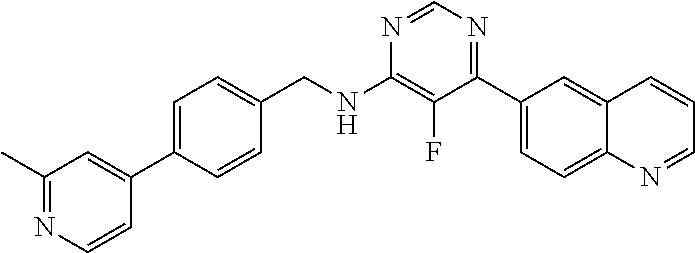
N1=CN=C(C2=CC=C3C(=C2)C=CC=N3)C(F)=C1NCC1=CC=C(C2=CC(C)=NC=C2)C=C1
